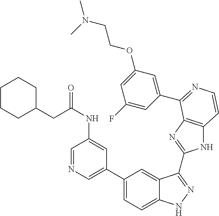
C1(C2=CN=CC(NC(CC3CCCCC3)=O)=C2)=CC=C2C(=C1)C(C1=NC3=C(N1)C=CN=C3C1=CC(OCCN(C)C)=CC(F)=C1)=NN2
